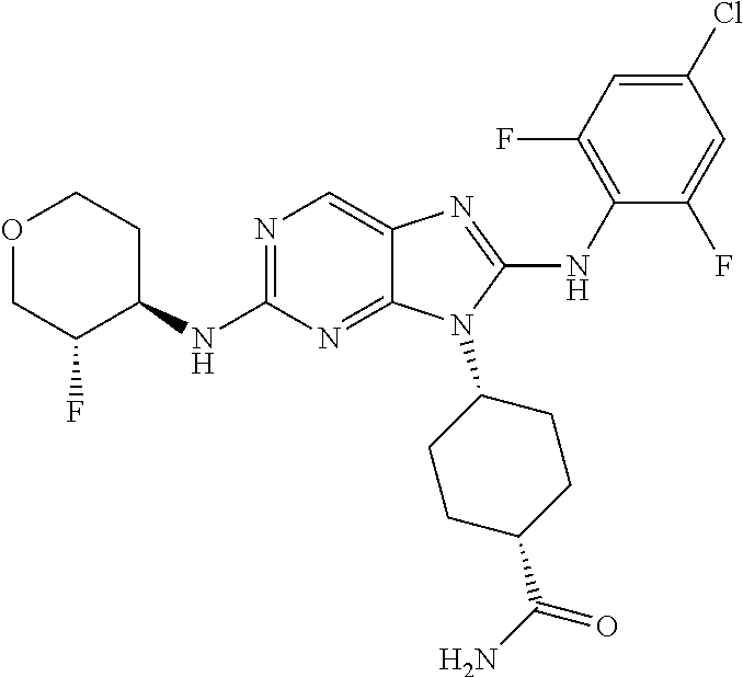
N1=C(NC2CCOCC2F)N=C2C(=C1)N=C(NC1=C(F)C=C(Cl)C=C1F)N2C1CCC(C(N)=O)CC1
